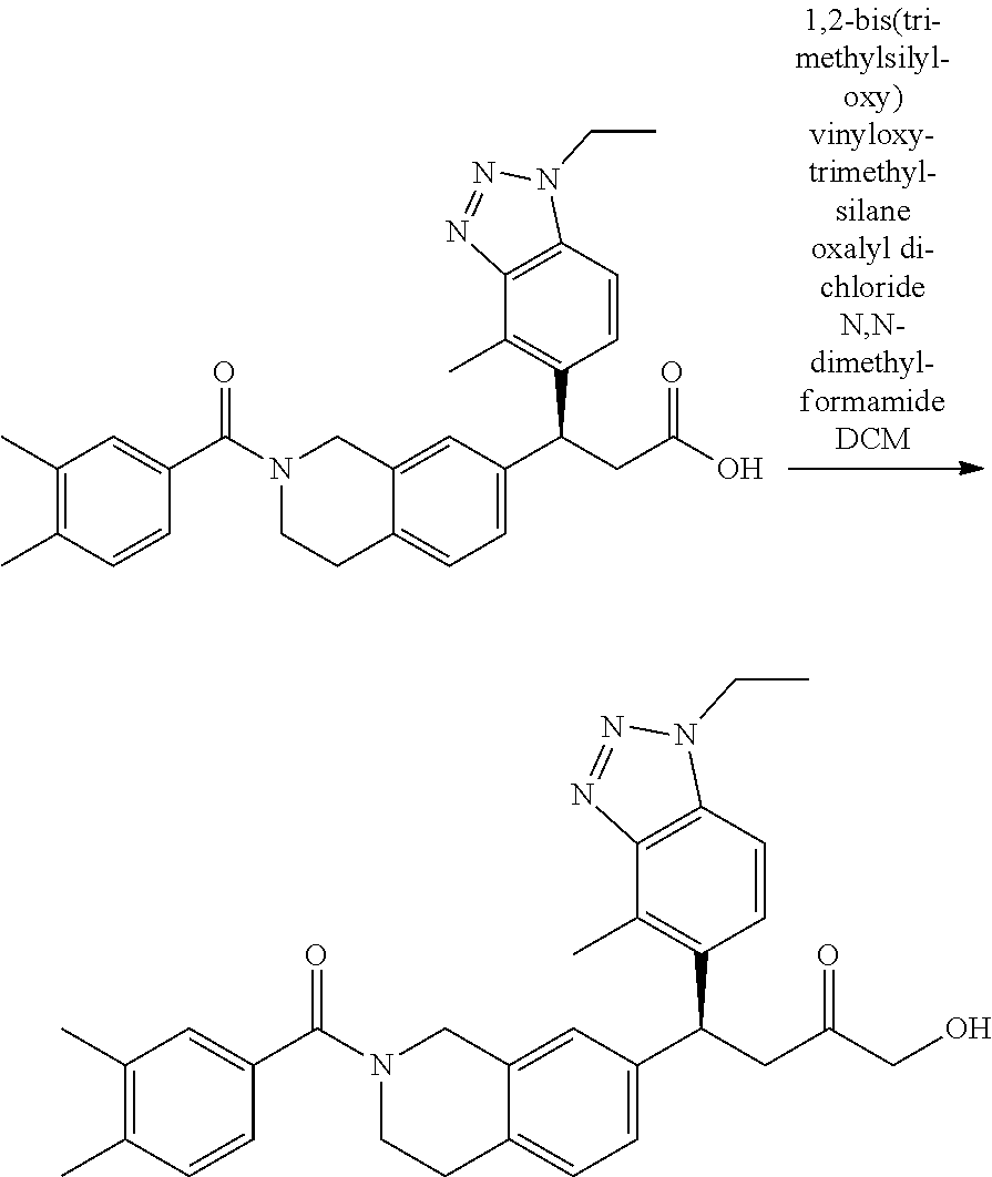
C1(C)=C(C)C=CC(C(N2CCC3=CC=C(C(CC(O)=O)C4=C(C)C5=C(C=C4)N(CC)N=N5)C=C3C2)=O)=C1.C1(C)=C(C)C=CC(C(N2CCC3=CC=C(C(CC(=O)CO)C4=C(C)C5=C(C=C4)N(CC)N=N5)C=C3C2)=O)=C1
